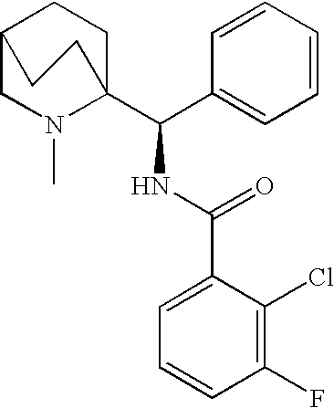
C1=CC(C(C23CCC(CN2C)CC3)NC(C2=CC=CC(F)=C2Cl)=O)=CC=C1
